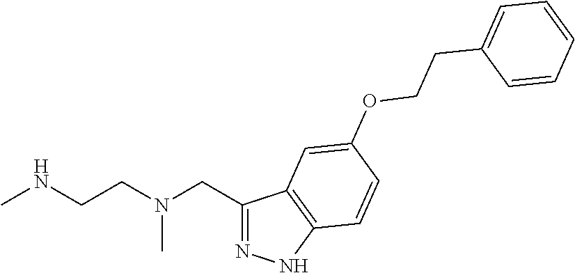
C1(CN(CCNC)C)=NNC2=C1C=C(OCCC1=CC=CC=C1)C=C2
